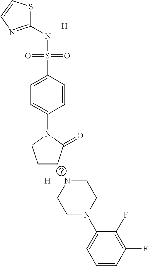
C1(NS(C2=CC=C(N3CCCC3=O)C=C2)(=O)=O)=NC=CS1.[H].[H].N1CCN(C2=CC=CC(F)=C2F)CC1
